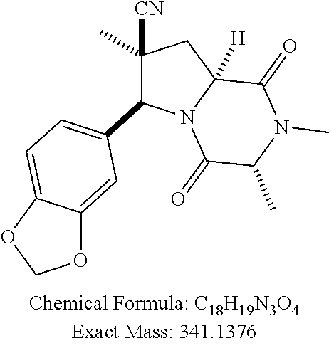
C1([CN])(C)CC2([H])N(C(=O)C(C)N(C)C2=O)C1C1=CC=C2C(=C1)OCO2
